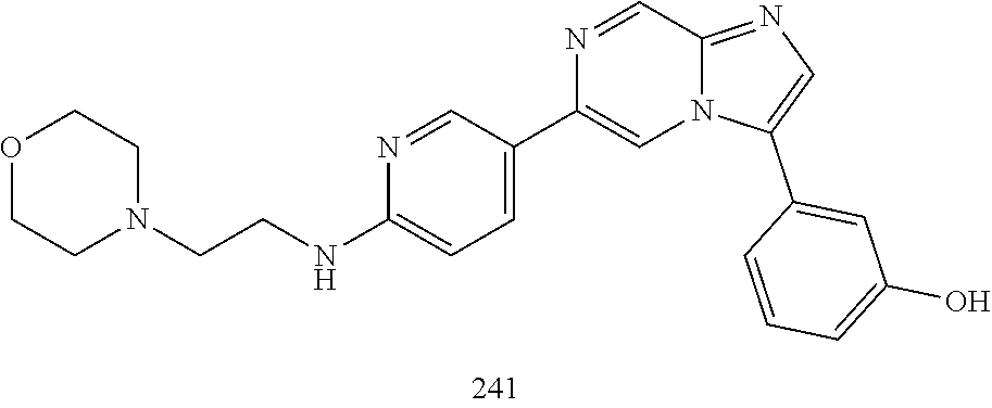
O1CCN(CCNC2=CC=C(C3=CN4C(=NC=C4C4=CC(O)=CC=C4)C=N3)C=N2)CC1
